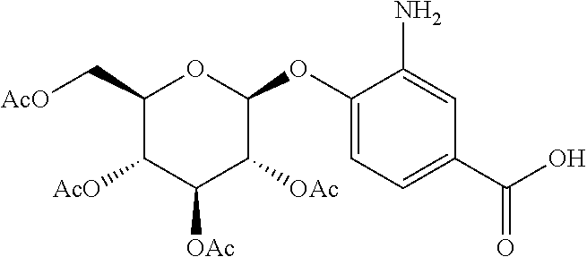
O(C1OC(C[AcO])C([AcO])C([OAc])C1[OAc])C1=CC=C(C(O)=O)C=C1N
